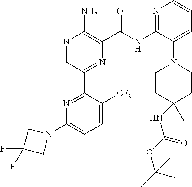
N1=CC(C2=NC(N3CC(F)(F)C3)=CC=C2[CF3])=NC(C(NC2=NC=CC=C2N2CCC(NC(OC(C)(C)C)=O)(C)CC2)=O)=C1N
